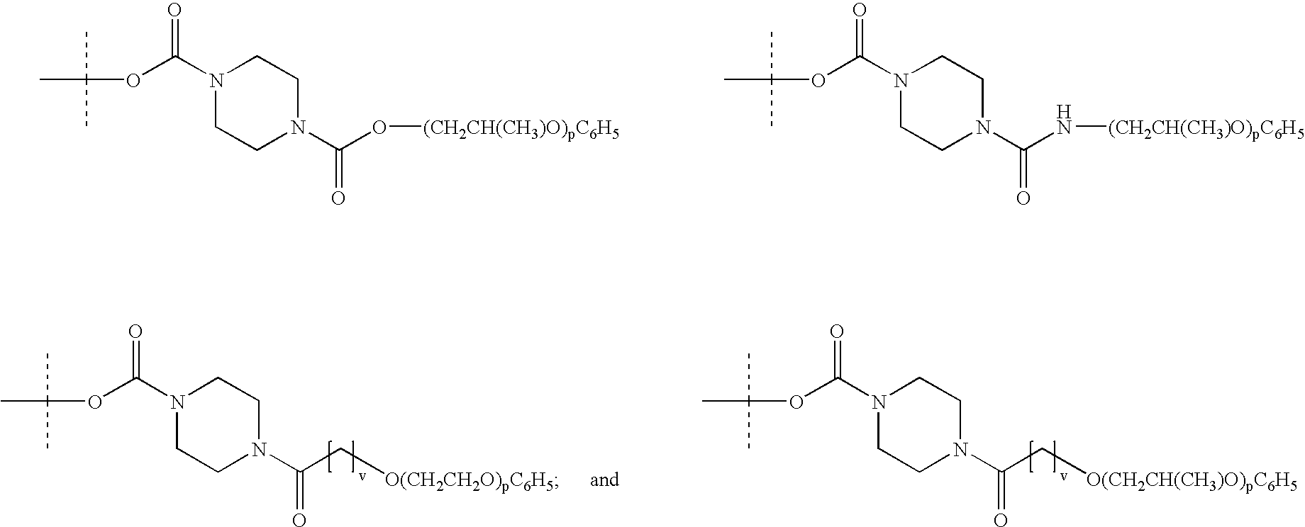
CC(C)(C)OC(N1CCN(C(O[(CH2CH(CH3)O)pC6H5])=O)CC1)=O.CC(C)(C)OC(N1CCN(C(N[(CH2CH(CH3)O)pC6H5])=O)CC1)=O.CC(C)(C)OC(N1CCN(C(C[O(CH2CH2O)pC6H5])=O)CC1)=O.CC(C)(C)OC(N1CCN(C(C[O(CH2CH(CH3)O)pC6H5])=O)CC1)=O
